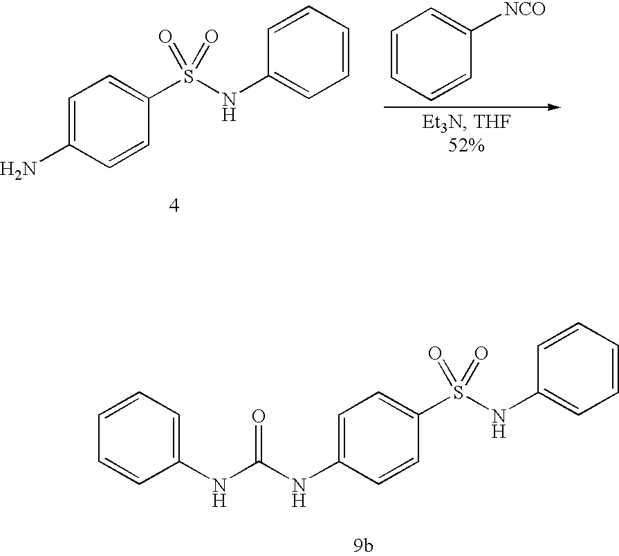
C1=C(N)C=CC(S(NC2=CC=CC=C2)(=O)=O)=C1.C1=CC=CC([NCO])=C1.C1=C(NC(NC2=CC=CC=C2)=O)C=CC(S(NC2=CC=CC=C2)(=O)=O)=C1
